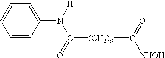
C1=CC(N([H])C(=O)[(CH2)8]C(=O)[NHOH])=CC=C1
